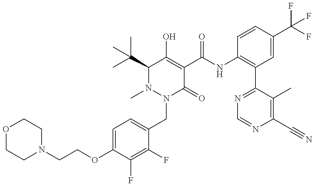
C1(OCCN2CCOCC2)=CC=C(CN2C(=O)C(C(=O)NC3=C(C4=NC=NC(C#N)=C4C)C=C(C(F)(F)F)C=C3)=C(O)C(C(C)(C)C)N2C)C(F)=C1F
